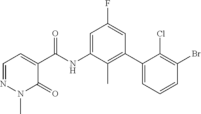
N1(C)C(=O)C(C(=O)NC2=CC(F)=CC(C3=CC=CC(Br)=C3Cl)=C2C)=CC=N1
